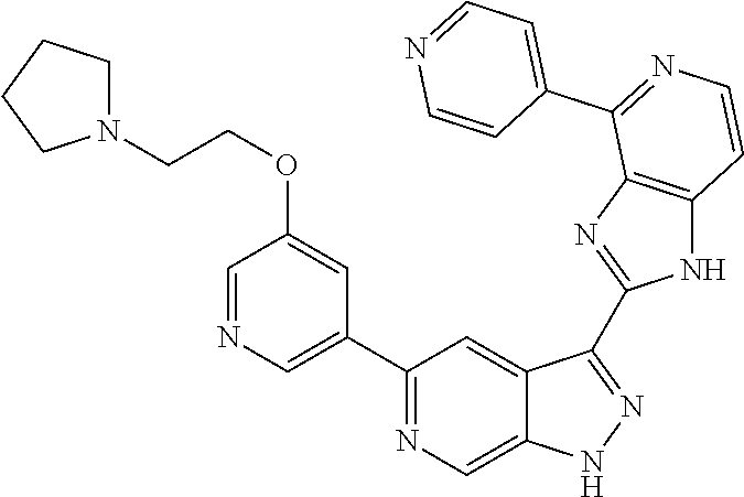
C1(C2=CN=CC(OCCN3CCCC3)=C2)=NC=C2C(=C1)C(C1=NC3=C(N1)C=CN=C3C1=CC=NC=C1)=NN2
